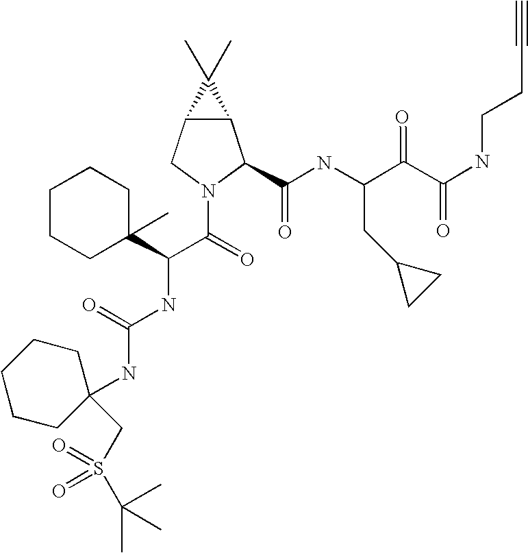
C12C(CN(C(=O)C(NC(NC3(CS(C(C)(C)C)(=O)=O)CCCCC3)=O)C3(C)CCCCC3)C1C(NC(C(C(NCCC#C)=O)=O)CC1CC1)=O)C2(C)C
